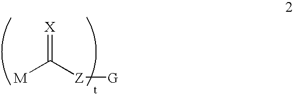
[M]C([Z][G])=[X]
